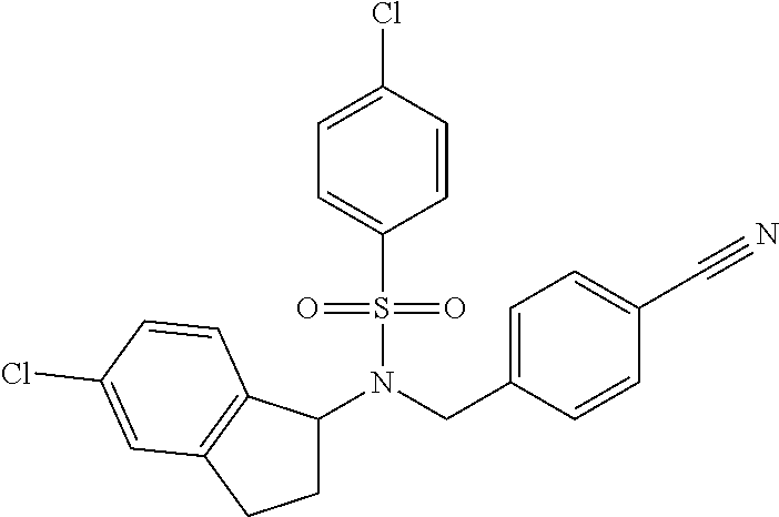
S(N(C1CCC2=C1C=CC(Cl)=C2)CC1=CC=C(C#N)C=C1)(C1=CC=C(Cl)C=C1)(=O)=O
